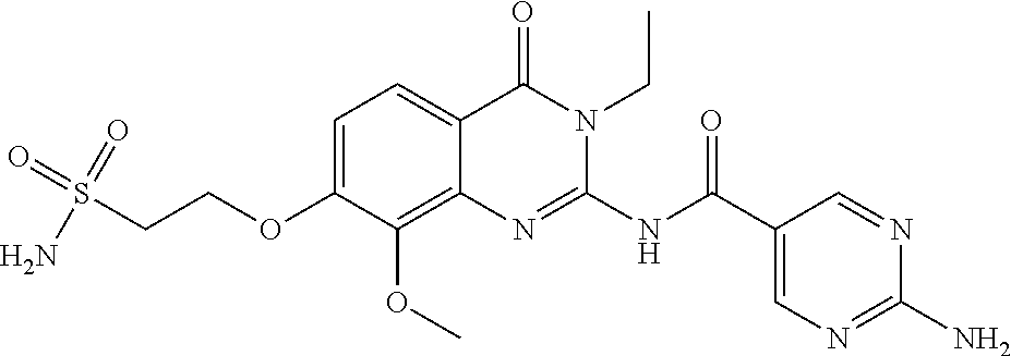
C1=C(OCCS(=O)(=O)N)C(OC)=C2C(=C1)C(=O)N(CC)C(NC(C1=CN=C(N)N=C1)=O)=N2
